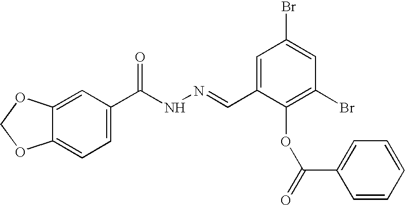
C12=CC=C(C(NN=CC3=CC(Br)=CC(Br)=C3OC(=O)C3=CC=CC=C3)=O)C=C1OCO2
